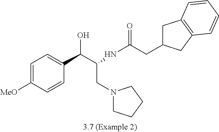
C1=C([MeO])C=CC(C(O)C(CN2CCCC2)NC(CC2CC3=C(C2)C=CC=C3)=O)=C1
